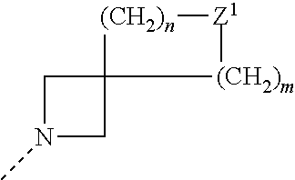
C1N(C)CC12[(CH2)n][Z1][(CH2)m]2
